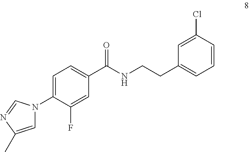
C1=C(C)N=CN1C1=CC=C(C(NCCC2=CC=CC(Cl)=C2)=O)C=C1F
